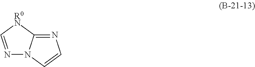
N1=C[R0N]C2=NC=CN12
